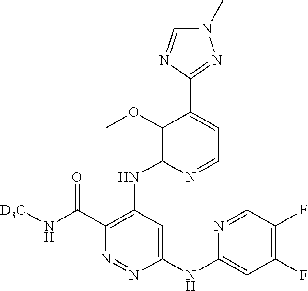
C1(NC2=CC(F)=C(F)C=N2)=CC(NC2=C(OC)C(C3=NN(C)C=N3)=CC=N2)=C(C(N[D3C])=O)N=N1
